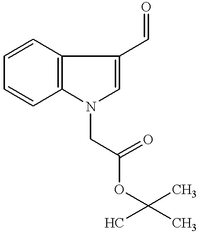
C1=CC2=C(C=C1)N(CC(OC(C)(C)C)=O)C=C2C=O
